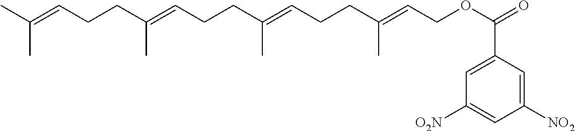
CC(=CCCC(=CCCC(=CCCC(=CCOC(=O)C1=CC([O2N])=CC([NO2])=C1)C)C)C)C
